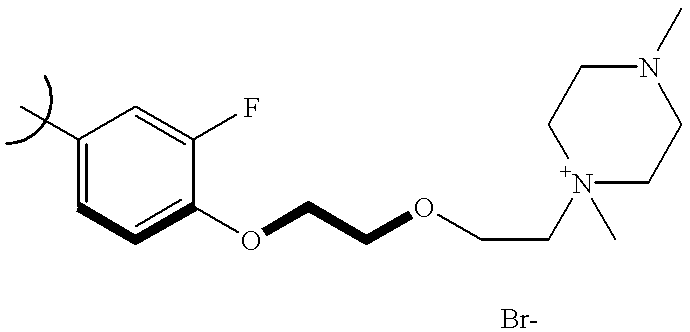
C1(C)=CC=C(OCCOCC[N+]2(C)CCN(C)CC2)C(F)=C1
